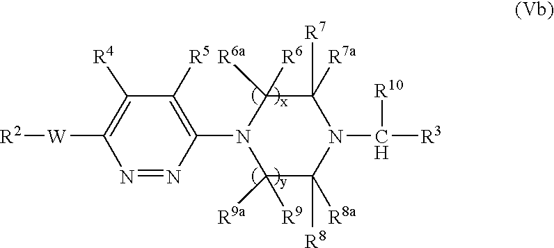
N1=NC(N2C([R9a])([R9])C([R8a])([R8])N(C([R3])[R10])C([R7a])([R7])C2([R6a])[R6])=C([R5])C([R4])=C1[W][R2]
